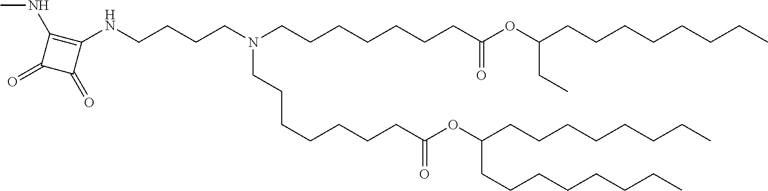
C(CC)CCCCCC(OC(CCCCCCCN(CCCCCCCC(OC(CC)CCCCCCCC)=O)CCCCNC1=C(NC)C(=O)C1=O)=O)CCCCCCCC
